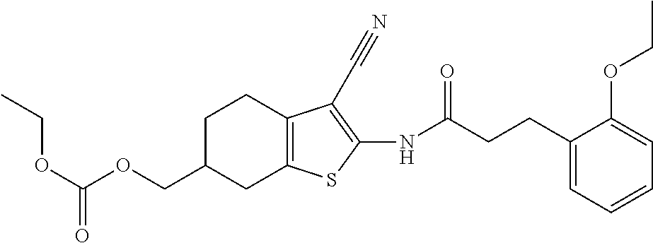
CCOC(=O)OCC1CC2=C(CC1)C(C#N)=C(NC(CCC1=CC=CC=C1OCC)=O)S2
